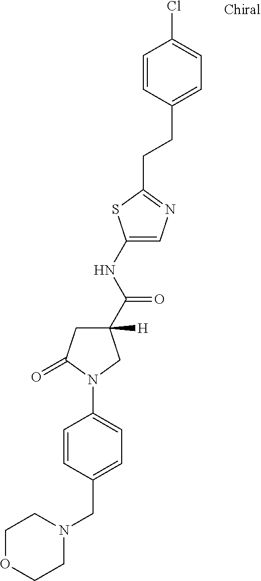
C1OCCN(CC2=CC=C(N3C(=O)CC(C(NC4=CN=C(CCC5=CC=C(Cl)C=C5)S4)=O)([H])C3)C=C2)C1
